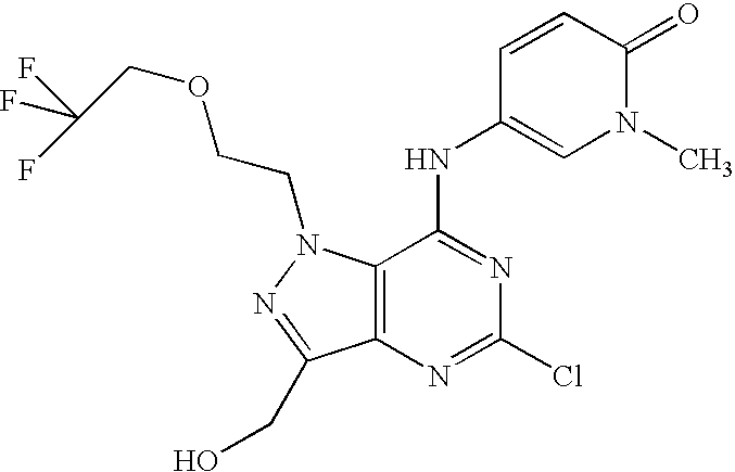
C12=C(N(CCOCC(F)(F)F)N=C1CO)C(NC1=CN(C)C(=O)C=C1)=NC(Cl)=N2
